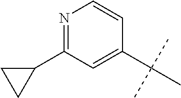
CC(C)(C)C1=CC(C2CC2)=NC=C1
